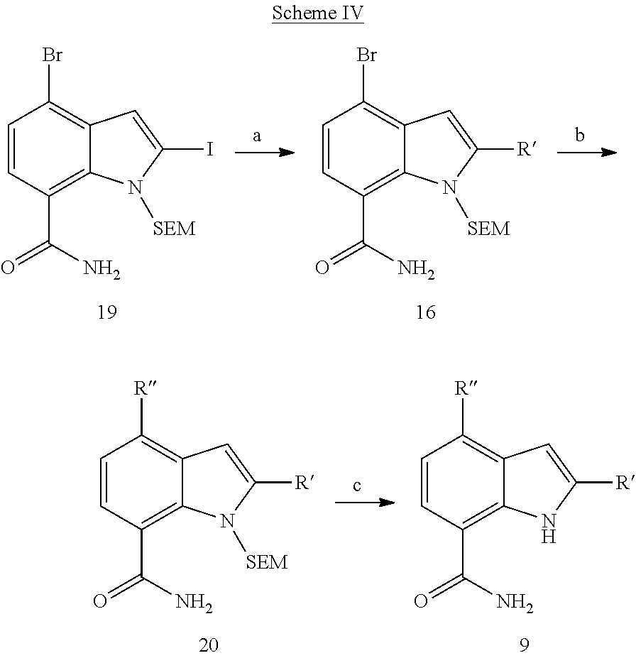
C1=CC(C(N)=O)=C2C(=C1Br)C=C(I)N2[SEM].C1=CC(C(N)=O)=C2C(=C1Br)C=C([R])N2[SEM].C1=CC(C(N)=O)=C2C(=C1[R])C=C([R])N2[SEM].C1=CC(C(N)=O)=C2C(=C1[R])C=C([R])N2
